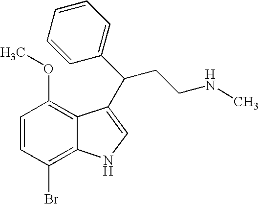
C1=CC(Br)=C2C(=C1OC)C(C(CCNC)C1=CC=CC=C1)=CN2
